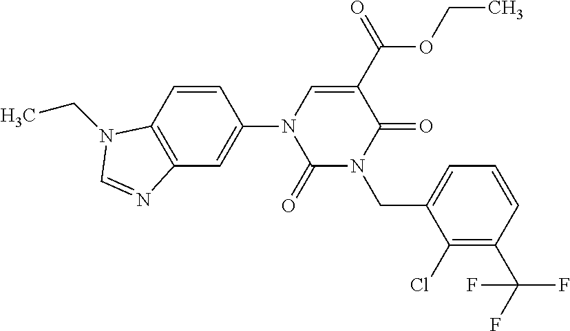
C1(=O)N(CC2=CC=CC(C(F)(F)F)=C2Cl)C(=O)C(C(=O)OCC)=CN1C1=CC2=C(C=C1)N(CC)C=N2
